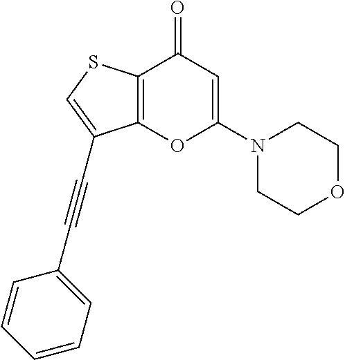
C12=C(SC=C1C#CC1=CC=CC=C1)C(=O)C=C(N1CCOCC1)O2
